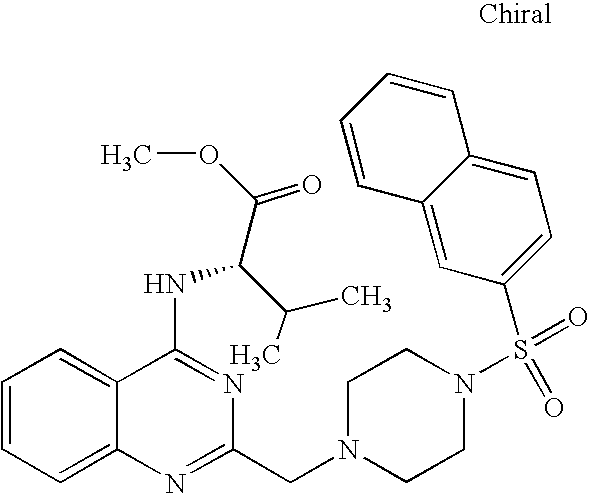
C1=CC=C2C(=C1)C(NC(C(=O)OC)C(C)C)=NC(CN1CCN(S(=O)(=O)C3=CC=C4C(=C3)C=CC=C4)CC1)=N2
